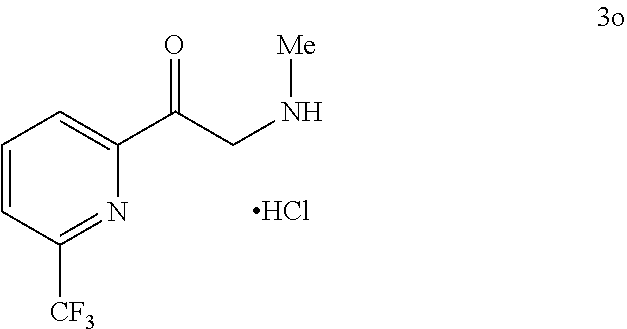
C1=CC([CF3])=NC(C(CN[Me])=O)=C1.Cl
